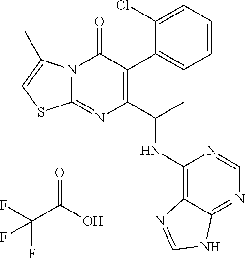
N12C(=NC(C(C)NC3=C4C(=NC=N3)NC=N4)=C(C3=CC=CC=C3Cl)C1=O)SC=C2C.O=C(O)C(F)(F)F
